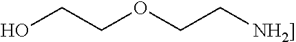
OCCOCC[NH2]]
